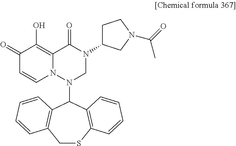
C1(=O)C=CN2C(=C1O)C(=O)N(C1CCN(C(=O)C)C1)CN2C1C2=C(SCC3=C1C=CC=C3)C=CC=C2
